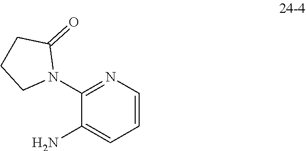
C1CCN(C2=NC=CC=C2N)C1=O
